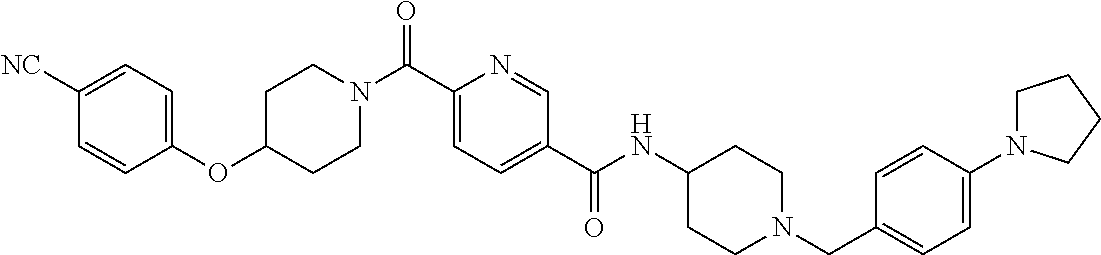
C1CN(C(C2=CC=C(C(=O)NC3CCN(CC4=CC=C(N5CCCC5)C=C4)CC3)C=N2)=O)CCC1OC1=CC=C([NC])C=C1
